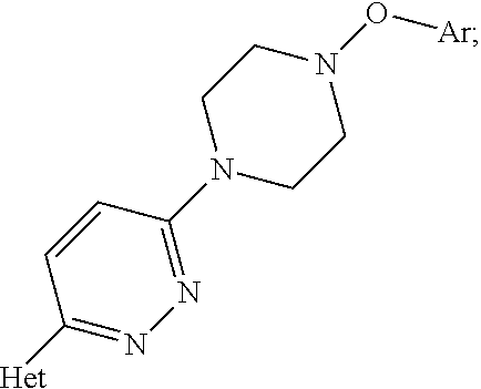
[Het]C1=NN=C(N2CCN(O[Ar])CC2)C=C1
